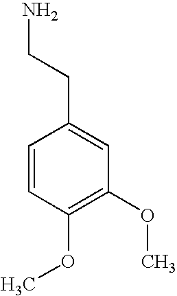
NCCC1=CC(OC)=C(OC)C=C1
